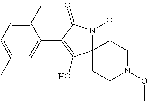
C1(C)=CC=C(C)C=C1C1=C(O)C2(N(OC)C1=O)CCN(OC)CC2
